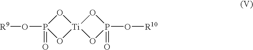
[R9]OP1(=O)O[Ti]2(O1)OP(=O)(O[R10])O2
